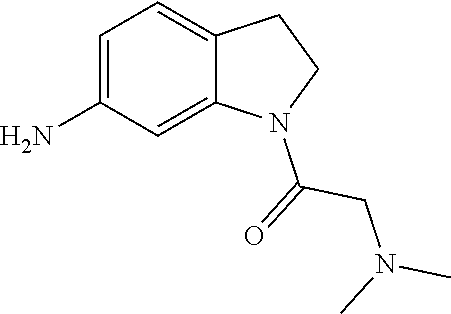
C1=C(N)C=C2C(=C1)CCN2C(=O)CN(C)C
